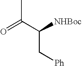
CC(C([NHBoc])C[Ph])=O
